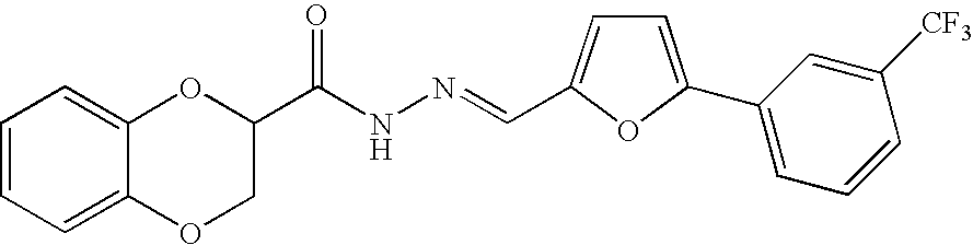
C1=CC=C2C(=C1)OC(C(NN=CC1=CC=C(C3=CC=CC([CF3])=C3)O1)=O)CO2
